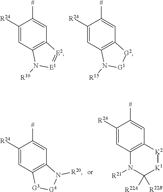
C1([R24])=CC2=C(C=C1[#])[E2]=[E1]N2[R10].C1([R24])=CC2=C(C=C1[#])[G2][G1]N2[R15].C1([R24])=CC2=C(C=C1[#])N([R20])[G4][G3]2.C1([R24])=CC2=C(C=C1[#])[K2][K1]C([R22A])([R22B])N2[R21]
